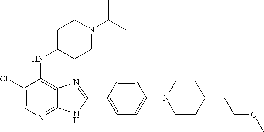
C1(Cl)=CN=C2C(=C1NC1CCN(C(C)C)CC1)N=C(C1=CC=C(N3CCC(CCOC)CC3)C=C1)N2
